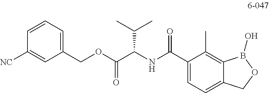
C1(COC(C(NC(C2=CC=C3C(=C2C)B(O)OC3)=O)C(C)C)=O)=CC=CC([NC])=C1
